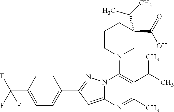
C1=C(C(F)(F)F)C=CC(C2=NN3C(=C2)N=C(C)C(C(C)C)=C3N2CC(C(O)=O)(C(C)C)CCC2)=C1
